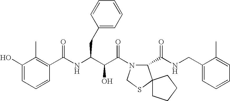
C(NC(C(C(N1C(C(NCC2=CC=CC=C2C)=O)C2(SC1)CCCC2)=O)O)CC1=CC=CC=C1)(=O)C1=C(C)C(O)=CC=C1
